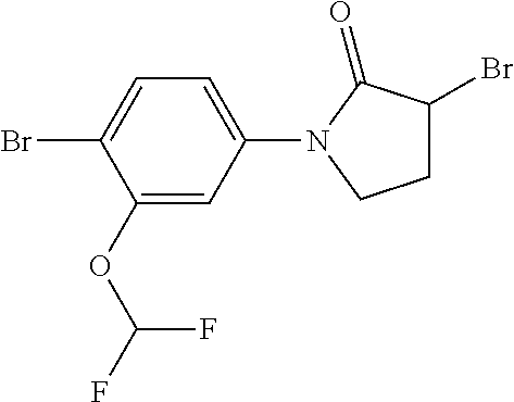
C1C(Br)C(=O)N(C2=CC=C(Br)C(OC(F)F)=C2)C1
